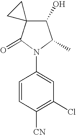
C1(O)C2(C(=O)N(C3=CC(Cl)=C([CN])C=C3)C1C)CC2
